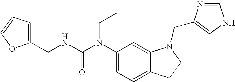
C1(N(C(NCC2=CC=CO2)=O)CC)=CC=C2C(=C1)N(CC1=CNC=N1)CC2
